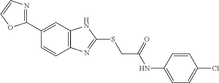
C12=C(C=C(C3=NC=CO3)C=C1)NC(SCC(NC1=CC=C(Cl)C=C1)=O)=N2
